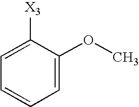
C1([X3])=CC=CC=C1OC
